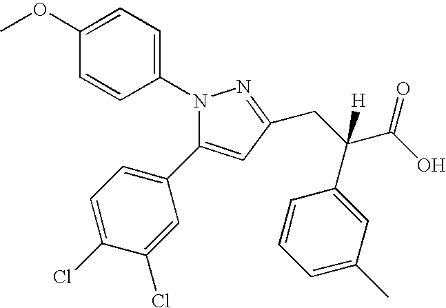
N1(C2=CC=C(OC)C=C2)C(C2=CC=C(Cl)C(Cl)=C2)=CC(CC(C2=CC(C)=CC=C2)(C(O)=O)[H])=N1
